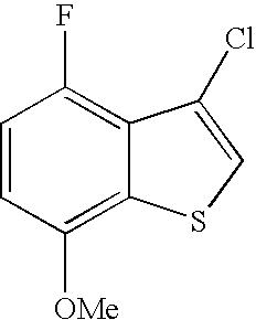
C1=CC([OMe])=C2C(=C1F)C(Cl)=CS2
